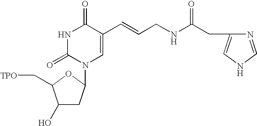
N1C(=O)N(C2CC(O)C(C[TPO])O2)C=C(C=CCNC(CC2=CNC=N2)=O)C1=O
